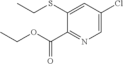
S(C1=CC(Cl)=CN=C1C(OCC)=O)CC
